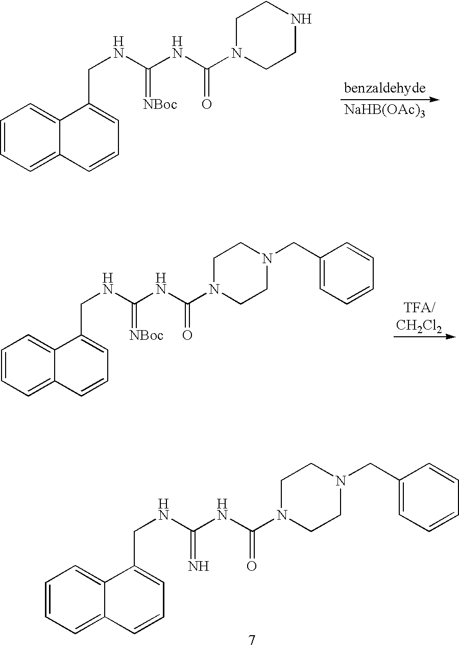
C1=CC=C2C(=C1)C(CNC(NC(N1CCNCC1)=O)=[NBoc])=CC=C2.[NaHB(OAc)3].C1=CC=C2C(=C1)C(CNC(NC(N1CCN(CC3=CC=CC=C3)CC1)=O)=[NBoc])=CC=C2.C1=CC=C2C(=C1)C(CNC(NC(N1CCN(CC3=CC=CC=C3)CC1)=O)=N)=CC=C2
